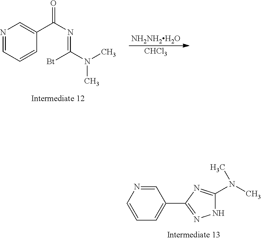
C1=NC=CC=C1C1=NNC(N(C)C)=N1.N1=CC=CC(C(=O)N=C([Bt])N(C)C)=C1.[NH2NH2H2O].[CHCl3]
